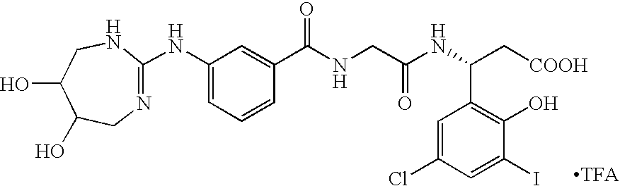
C1(NC2=NCC(O)C(O)CN2)=CC=CC(C(NCC(NC(C[COOH])C2=C(O)C(I)=CC(Cl)=C2)=O)=O)=C1
